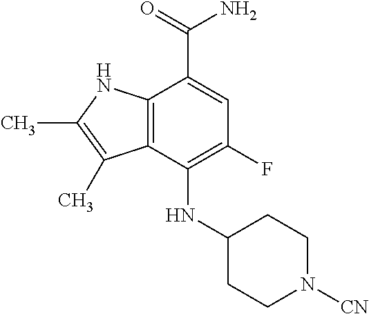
C1(NC2CCN([CN])CC2)=C(F)C=C(C(=O)N)C2=C1C(C)=C(C)N2
